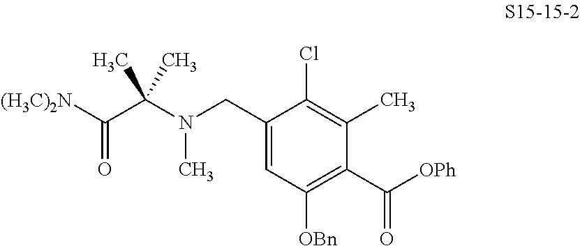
C1(C)=C(Cl)C(CN(C)C(C([(H3C)2N])=O)(C)C)=CC([OBn])=C1C([OPh])=O
